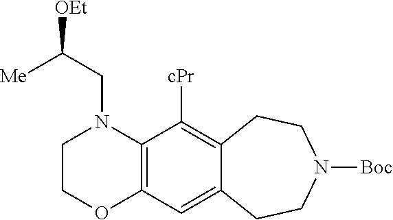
C1COC2=C(N1CC([Me])[OEt])C([cPr])=C1C(=C2)CCN([Boc])CC1
